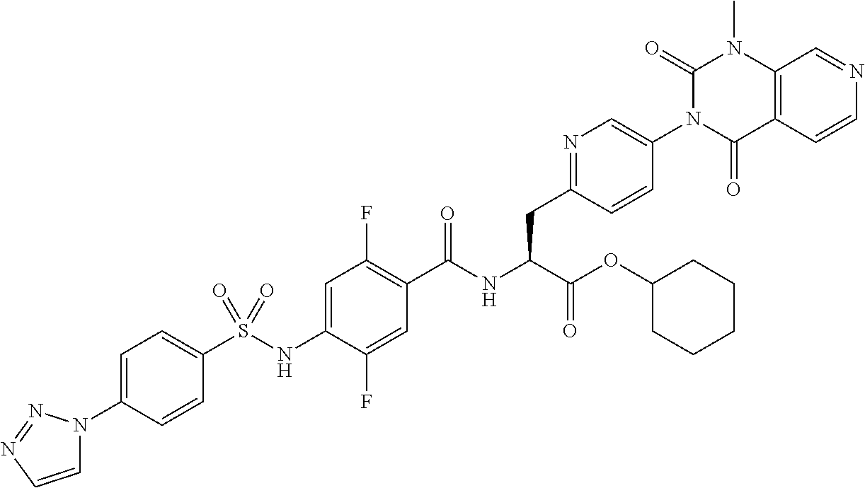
C12=C(C=CN=C1)C(=O)N(C1=CN=C(CC(C(=O)OC3CCCCC3)NC(=O)C3=C(F)C=C(NS(C4=CC=C(N5C=CN=N5)C=C4)(=O)=O)C(F)=C3)C=C1)C(=O)N2C
